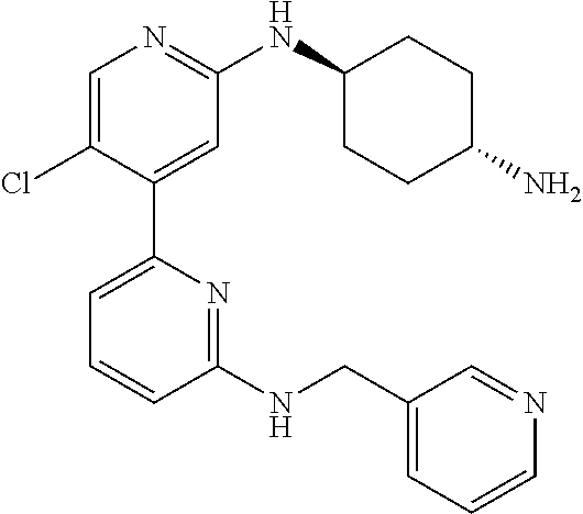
C1=C(Cl)C(C2=CC=CC(NCC3=CC=CN=C3)=N2)=CC(NC2CCC(N)CC2)=N1
